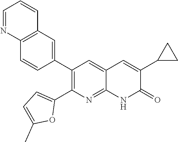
C12=C(C=C(C3=C(C4=CC=C(C)O4)N=C4C(=C3)C=C(C3CC3)C(=O)N4)C=C1)C=CC=N2
